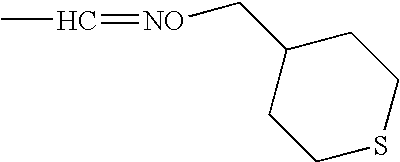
C1(C[NO]=CC)CCSCC1
